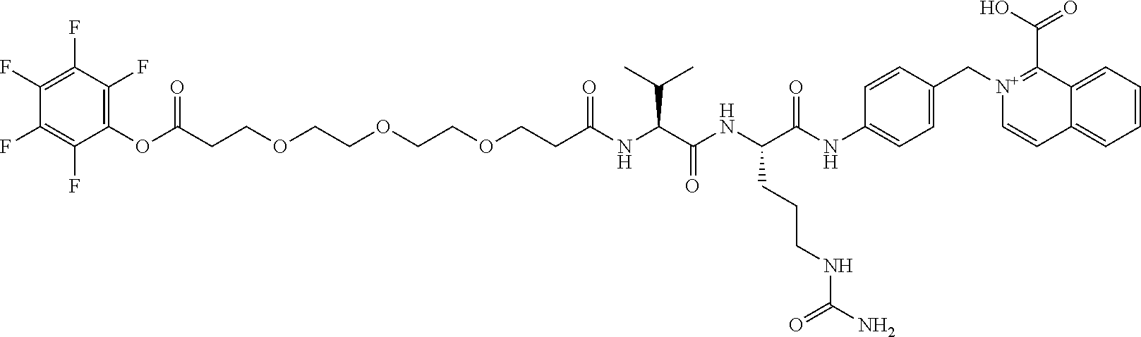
C(CCOCCOCCOCCC(NC(C(NC(C(NC1=CC=C(C[N+]2=C(C(=O)O)C3=CC=CC=C3C=C2)C=C1)=O)CCCNC(N)=O)=O)C(C)C)=O)(OC1=C(F)C(F)=C(F)C(F)=C1F)=O
